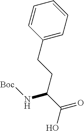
C1=CC(CCC(C(=O)O)N[Boc])=CC=C1
